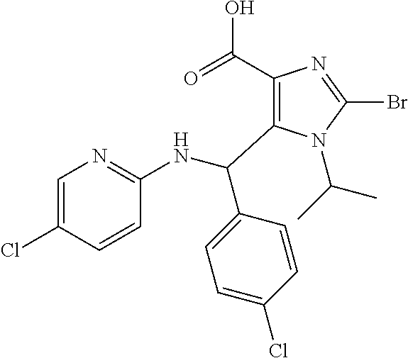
C1(C(=O)O)=C(C(NC2=NC=C(Cl)C=C2)C2=CC=C(Cl)C=C2)N(C(C)C)C(Br)=N1
